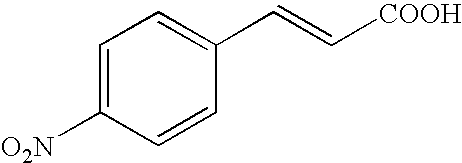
C1=C([O2N])C=CC(C=C[COOH])=C1
